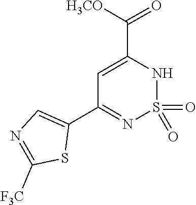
O=S1(=O)NC(C(=O)[H3CO])=CC(C2=CN=C([F3C])S2)=N1
